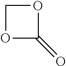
O1C(=O)OC1
